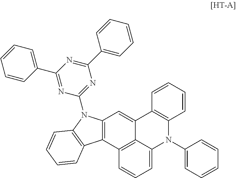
C12=C(C3=C4C(=C1)C1=C(N(C5=CC=CC=C5)C4=CC=C3)C=CC=C1)C1=C(N2C2=NC(C3=CC=CC=C3)=NC(C3=CC=CC=C3)=N2)C=CC=C1
